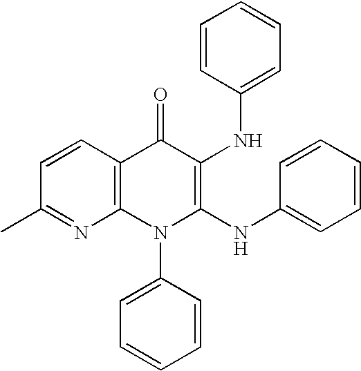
C1(C)=NC2=C(C=C1)C(=O)C(NC1=CC=CC=C1)=C(NC1=CC=CC=C1)N2C1=CC=CC=C1
